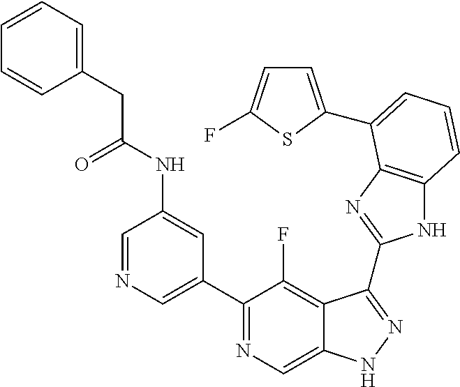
C1=NC=C(C2=NC=C3C(=C2F)C(C2=NC4=C(N2)C=CC=C4C2=CC=C(F)S2)=NN3)C=C1NC(CC1=CC=CC=C1)=O
